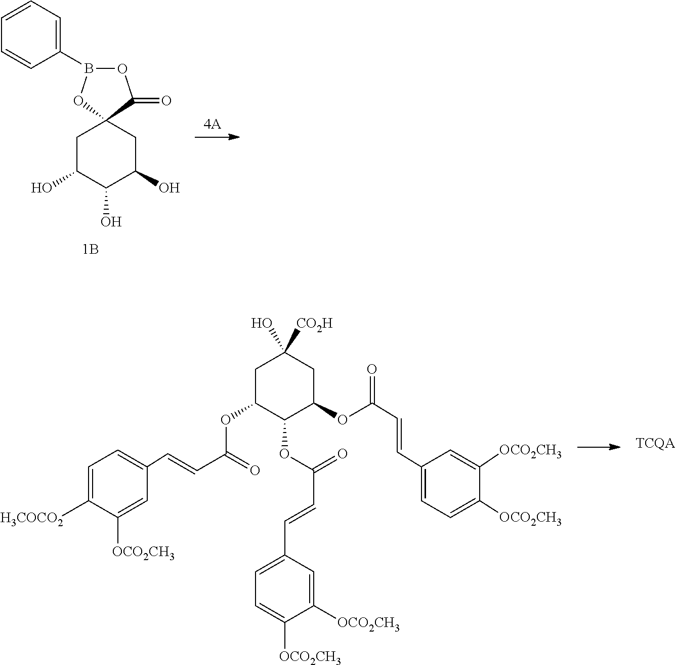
C1(B2OC(=O)C3(O2)CC(O)C(O)C(O)C3)=CC=CC=C1.C1=C([H3COCO2])C([OCO2CH3])=CC(C=CC(=O)OC2C(OC(C=CC3=CC=C([OCO2CH3])C([OCO2CH3])=C3)=O)C(OC(C=CC3=CC=C([OCO2CH3])C([OCO2CH3])=C3)=O)CC([CO2H])(O)C2)=C1
